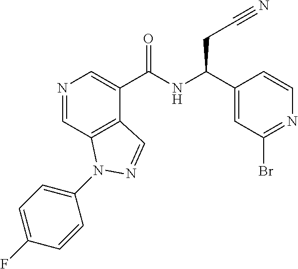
N1=CC2=C(C(C(NC(C3=CC(Br)=NC=C3)CC#N)=O)=C1)C=NN2C1=CC=C(F)C=C1
